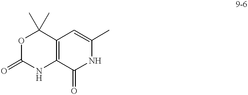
O1C(=O)NC2=C(C1(C)C)C=C(C)NC2=O
